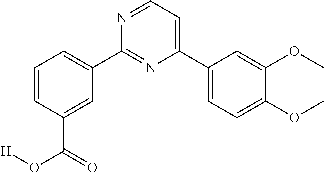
C1=CC(C(O[H])=O)=CC(C2=NC(C3=CC=C(OC)C(OC)=C3)=CC=N2)=C1
